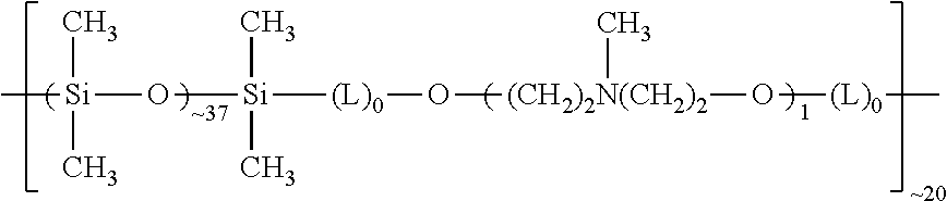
C[Si](C)(C)O[Si](C)(C)[(L)0]O[(CH2)2N(CH2)2](C)O[(L)0]C
